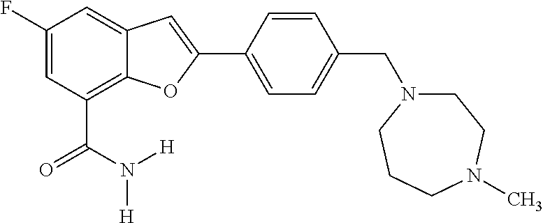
C1(F)=CC(C(=O)N([H])[H])=C2C(=C1)C=C(C1=CC=C(CN3CCN(C)CCC3)C=C1)O2
